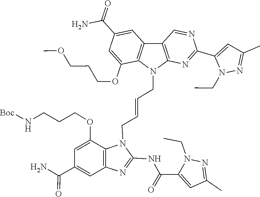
N1=C(NC(C2=CC(C)=NN2CC)=O)N(CC=CCN2C3=C(C=NC(C4=CC(C)=NN4CC)=N3)C3=C2C(OCCCOC)=CC(C(N)=O)=C3)C2=C1C=C(C(=O)N)C=C2OCCCN[Boc]
